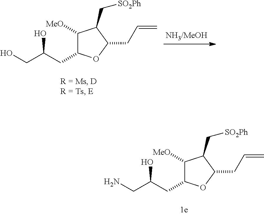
C1([MeO])C(CC(CN)O)OC(CC=C)C1C[SO2Ph].C1([MeO])C(CC(CO)O)OC(CC=C)C1C[SO2Ph]
